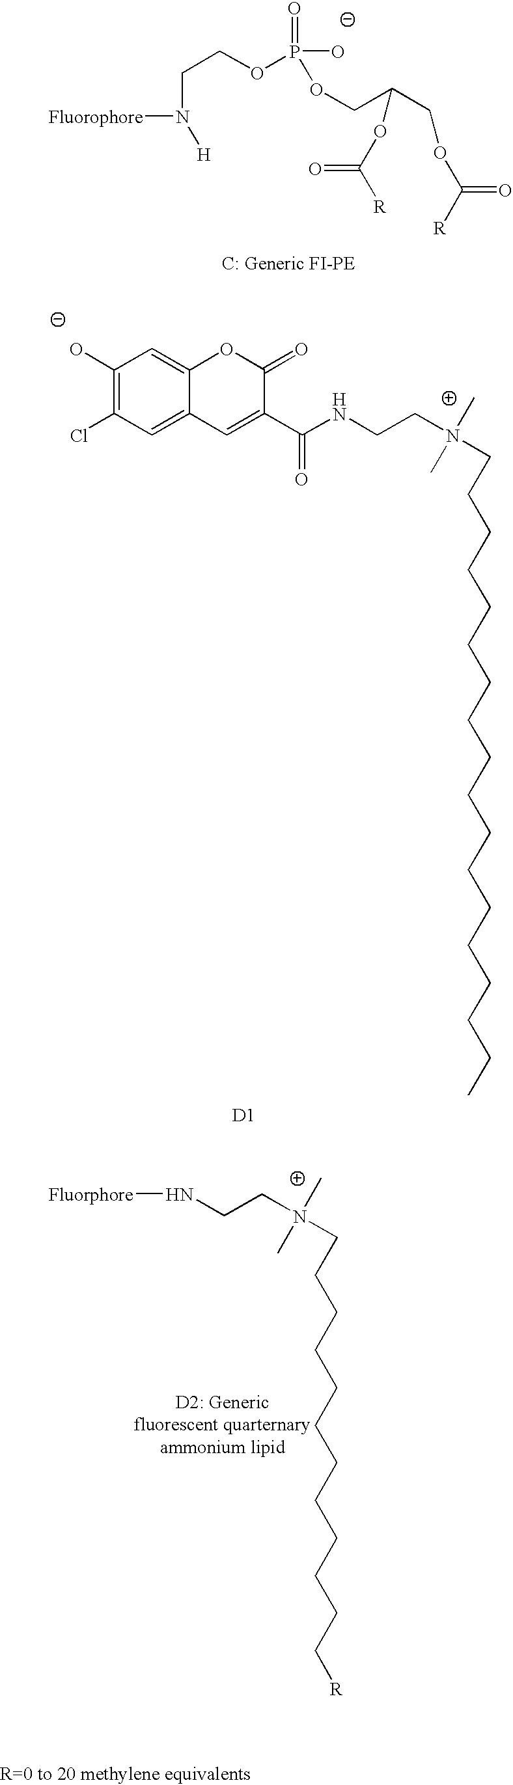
N([Fluorophore])([H])CCOP(O)(=O)OCC(COC([R])=O)OC([R])=O.C1(O)=C(Cl)C=C2C(=C1)OC(=O)C(C(NCCN(C)(C)CCCCCCCCCCCCCCCCCC)=O)=C2.[D1].N([Fluorphore])CCN(C)(C)CCCCCCCCCCCC[R]
